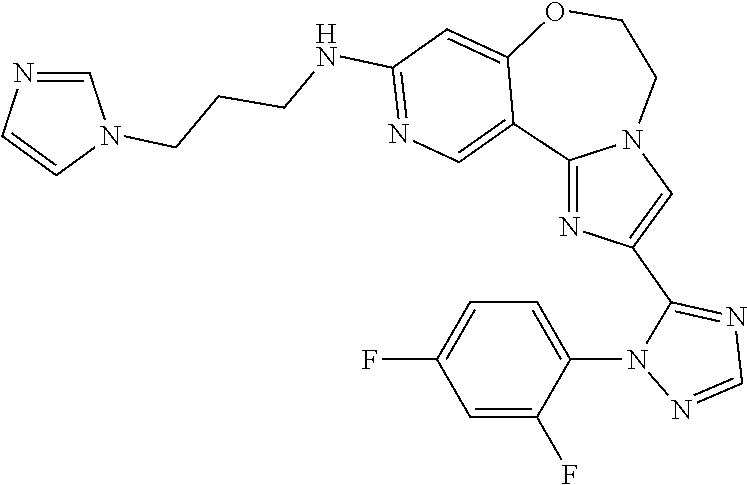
C1(NCCCN2C=NC=C2)=NC=C2C(=C1)OCCN1C2=NC(C2=NC=NN2C2=CC=C(F)C=C2F)=C1
